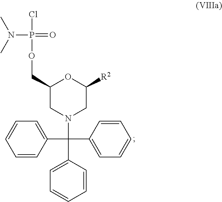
P(OCC1CN(C(C2=CC=CC=C2)(C2=CC=CC=C2)C2=CC=CC=C2)CC([R2])O1)(=O)(N(C)C)Cl
